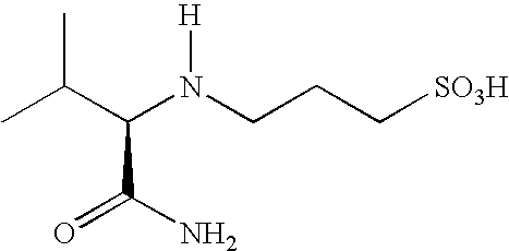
CC(C(N(CCC[SO3H])[H])C(=O)N)C
